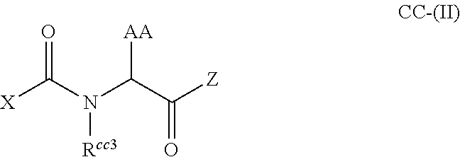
[X]C(N(C(C([Z])=O)[AA])[Rcc3])=O
